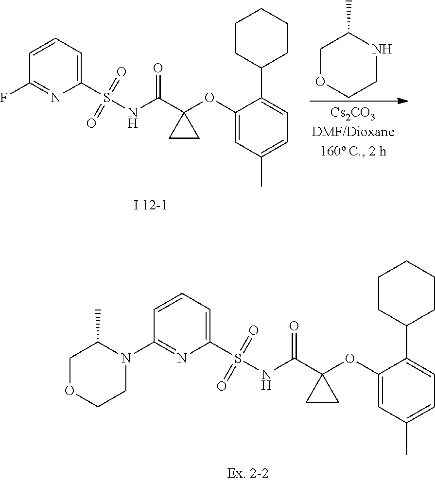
C1OCCNC1C.C1=CC(F)=NC(S(NC(=O)C2(OC3=CC(C)=CC=C3C3CCCCC3)CC2)(=O)=O)=C1.C1=CC(N2C(C)COCC2)=NC(S(NC(=O)C2(OC3=CC(C)=CC=C3C3CCCCC3)CC2)(=O)=O)=C1
